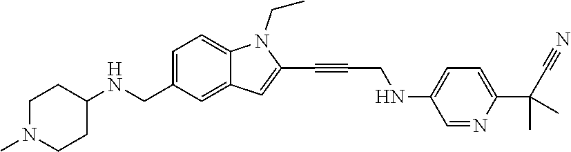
C1=C(CNC2CCN(C)CC2)C=C2C(=C1)N(CC)C(C#CCNC1=CC=C(C(C#N)(C)C)N=C1)=C2
